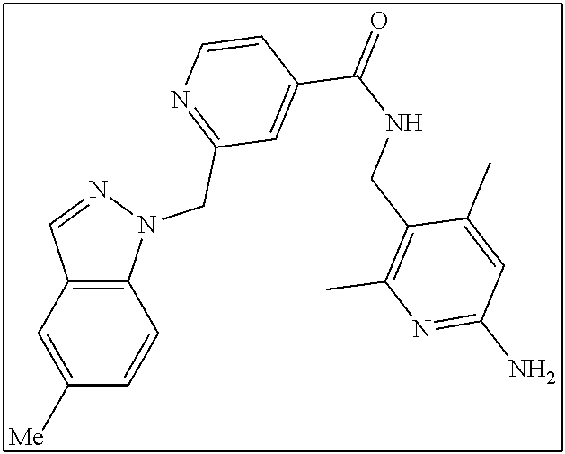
N1=CC2=C(N1CC1=NC=CC(C(NCC3=C(C)N=C(N)C=C3C)=O)=C1)C=CC([Me])=C2
